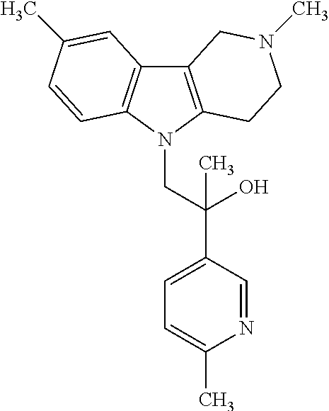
C12=C(N(CC(C3=CC=C(C)N=C3)(O)C)C3=C1C=C(C)C=C3)CCN(C)C2
